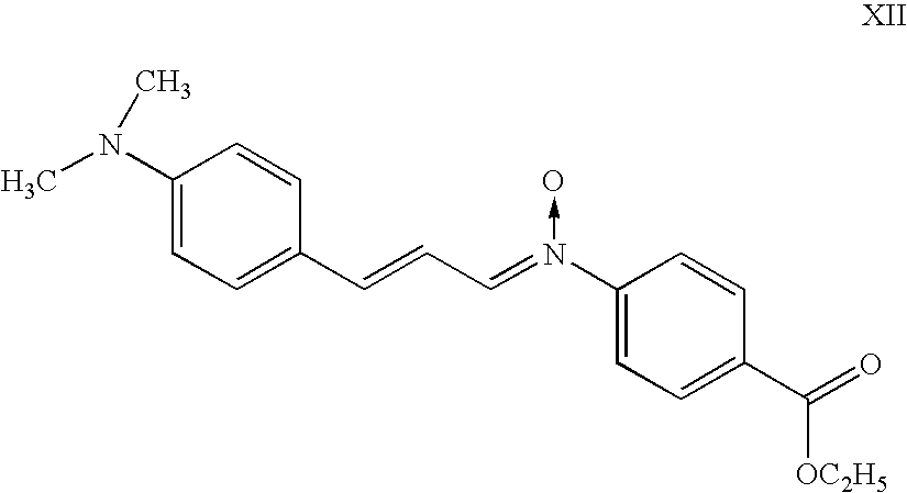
C1(N(C)C)=CC=C(C=CC=N(C2=CC=C(C(=O)[OC2H5])C=C2)->O)C=C1
